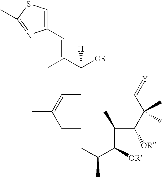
C([OR])([H])(CC=C(CCCC(C(C(C(C(C)(C)C=[Y])[OR])C)[OR])C)C)C(C)=CC1=CSC(C)=N1
